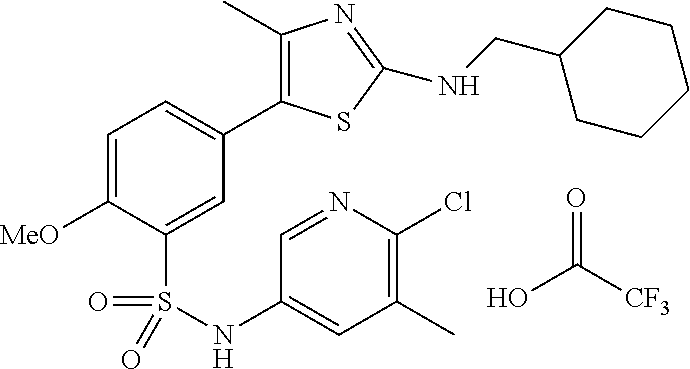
C1=C([MeO])C(S(NC2=CC(C)=C(Cl)N=C2)(=O)=O)=CC(C2=C(C)N=C(NCC3CCCCC3)S2)=C1.OC([CF3])=O
